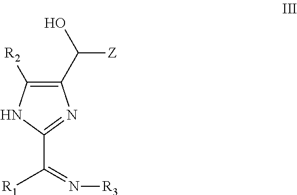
C1(C([Z])O)=C([R2])NC(C(=N[R3])[R1])=N1
